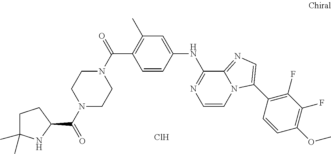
C1(NC2=NC=CN3C2=NC=C3C2=C(F)C(F)=C(OC)C=C2)=CC(C)=C(C(N2CCN(C(=O)C3CCC(C)(C)N3)CC2)=O)C=C1.Cl
